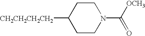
C1CN(C([OCH3])=O)CCC1[CH2CH2CH2CH2]
